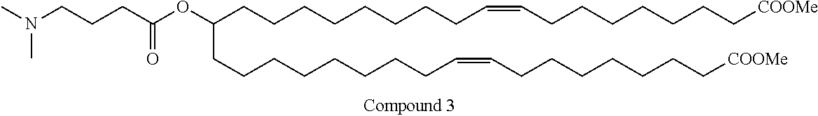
CN(CCCC(=O)OC(CCCCCCCCC=CCCCCCCC[COOMe])CCCCCCCCC=CCCCCCCC[COOMe])C
